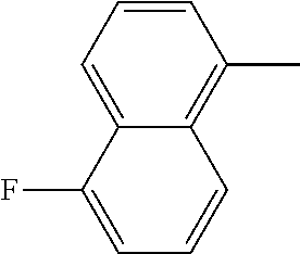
C1=CC=C2C(=C1C)C=CC=C2F
